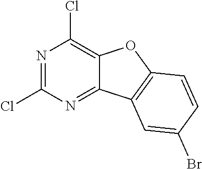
N1=C(Cl)N=C2C(=C1Cl)OC1=C2C=C(Br)C=C1
